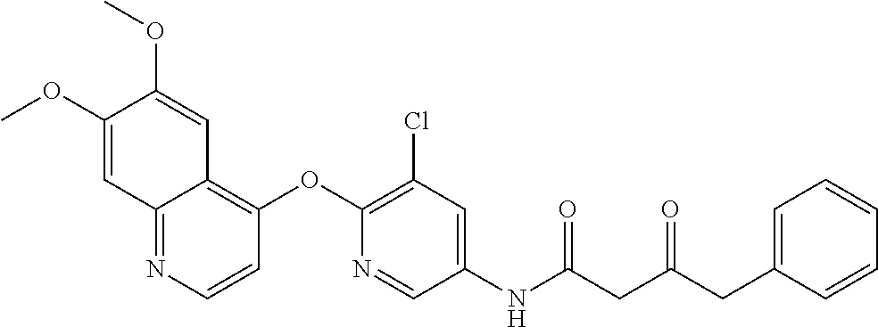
C12=NC=CC(OC3=C(Cl)C=C(NC(CC(CC4=CC=CC=C4)=O)=O)C=N3)=C1C=C(OC)C(OC)=C2
